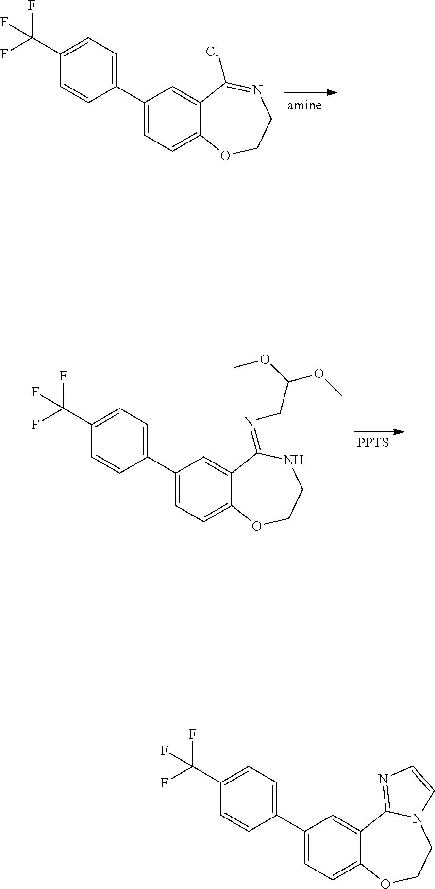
C1(C2=CC=C(C(F)(F)F)C=C2)=CC=C2C(=C1)C(Cl)=NCCO2.[PPTS].C1(C2=CC=C(C(F)(F)F)C=C2)=CC=C2C(=C1)C(=NCC(OC)OC)NCCO2.C1(C2=CC=C(C(F)(F)F)C=C2)=CC=C2C(=C1)C1=NC=CN1CCO2
